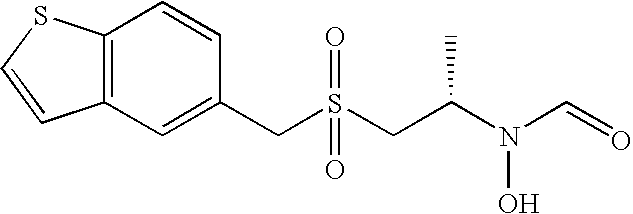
C(S(CC(N(C=O)O)C)(=O)=O)C1=CC2=C(C=C1)SC=C2
